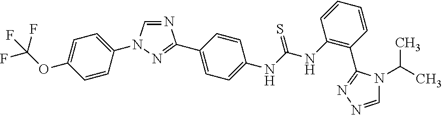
N1=CN(C2=CC=C(OC(F)(F)F)C=C2)N=C1C1=CC=C(NC(NC2=C(C3=NN=CN3C(C)C)C=CC=C2)=S)C=C1
